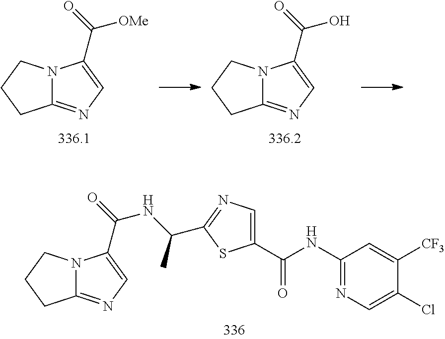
C12=NC=C(C(=O)[OMe])N1CCC2.C12=NC=C(C(=O)O)N1CCC2.C12=NC=C(C(=O)NC(C)C3=NC=C(C(NC4=NC=C(Cl)C([CF3])=C4)=O)S3)N1CCC2
